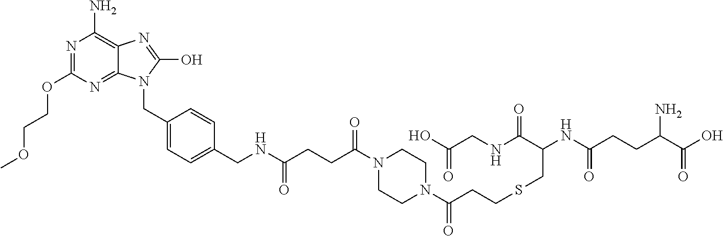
N1=C(OCCOC)N=C2C(=C1N)N=C(O)N2CC1=CC=C(CNC(=O)CCC(N2CCN(C(=O)CCSCC(NC(CCC(C(O)=O)N)=O)C(NCC(O)=O)=O)CC2)=O)C=C1
